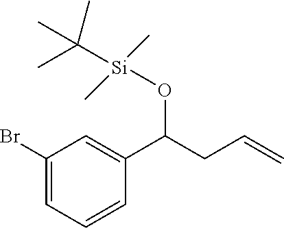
C1(Br)=CC=CC(C(CC=C)O[Si](C)(C)C(C)(C)C)=C1
